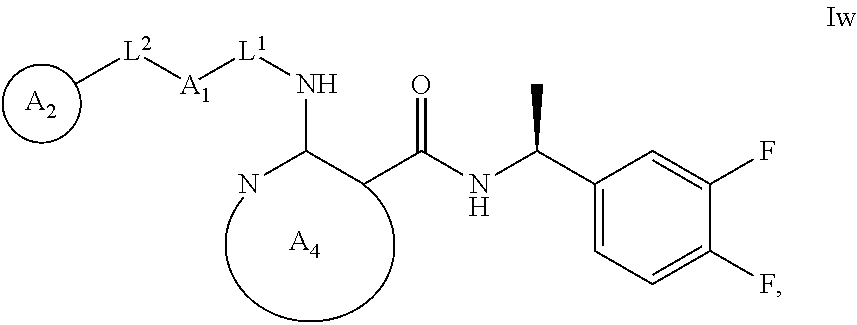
[A2].C[L2][A1][L1]NC(CC(NC(C1=CC=C(F)C(F)=C1)C)=O)N.[A4]
